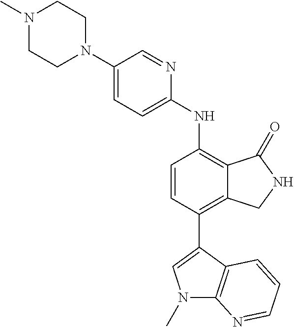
N1(C)CCN(C2=CC=C(NC3=C4C(=C(C5=CN(C)C6=C5C=CC=N6)C=C3)CNC4=O)N=C2)CC1
